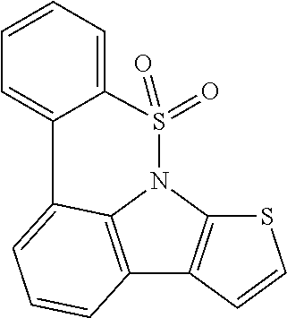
C12=C3N(C4=C1C=CS4)S(=O)(=O)C1=CC=CC=C1C3=CC=C2
